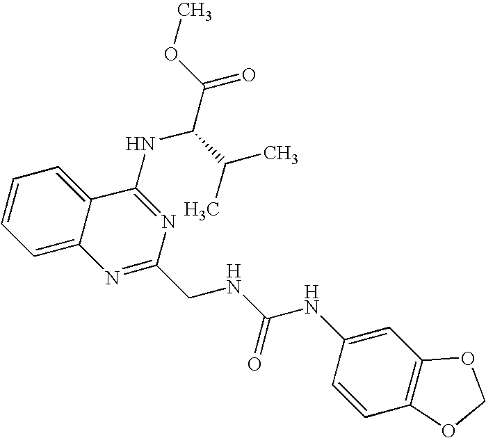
C12=CC=CC=C1C(NC(C(=O)OC)C(C)C)=NC(CNC(NC1=CC3=C(C=C1)OCO3)=O)=N2
